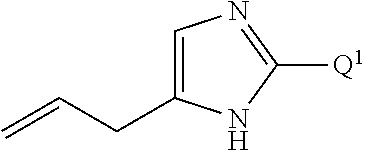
C1=C(CC=C)NC([Q1])=N1
